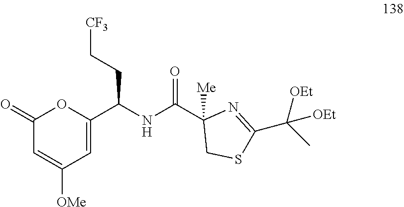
C1(=O)C=C([OMe])C=C(C(NC(C2([Me])CSC(C(C)([OEt])[OEt])=N2)=O)CC[CF3])O1
